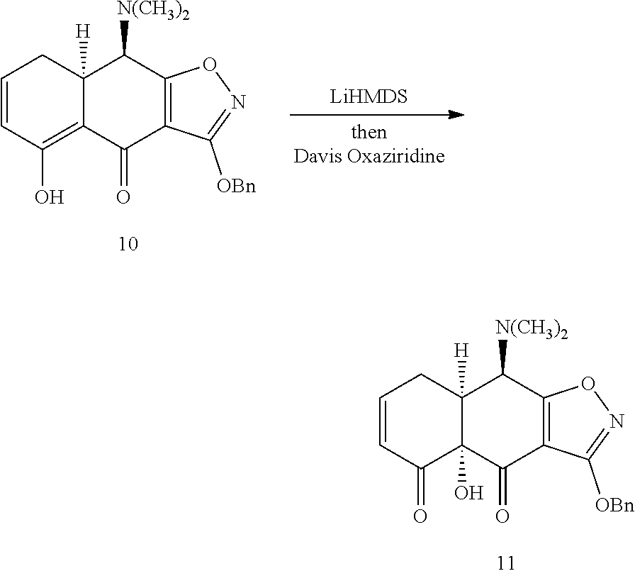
C1=CCC2([H])C(O)(C1=O)C(=O)C1=C(C2[N(CH3)2])ON=C1[OBn].C1=CCC2([H])C(=C1O)C(=O)C1=C(C2[N(CH3)2])ON=C1[OBn]
